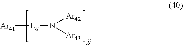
[Ar41][La]N([Ar43])[Ar42]
